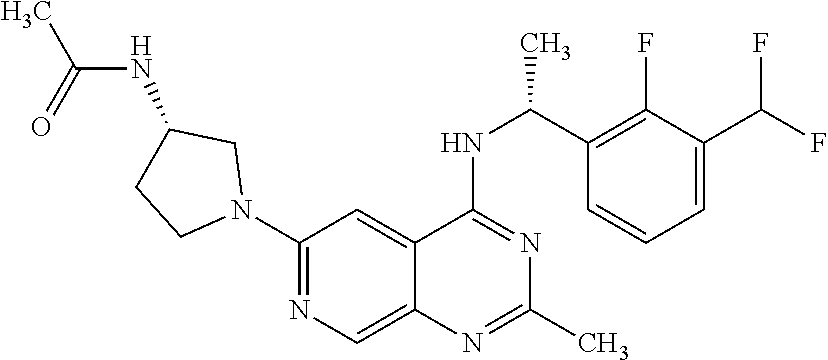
N(C1CN(C2=NC=C3C(=C2)C(NC(C2=C(F)C(C(F)F)=CC=C2)C)=NC(C)=N3)CC1)C(=O)C
